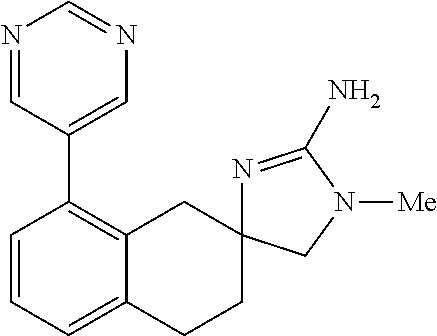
C1=CC=C2C(=C1C1=CN=CN=C1)CC1(CC2)N=C(N)N([Me])C1
